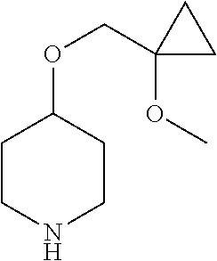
C1CNCCC1OCC1(OC)CC1
